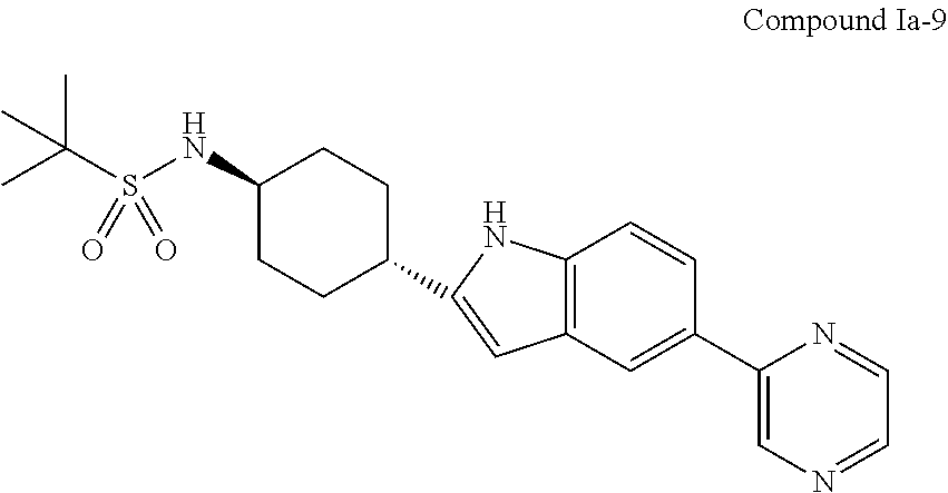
C(S(NC1CCC(C2=CC3=C(N2)C=CC(C2=CN=CC=N2)=C3)CC1)(=O)=O)(C)(C)C
